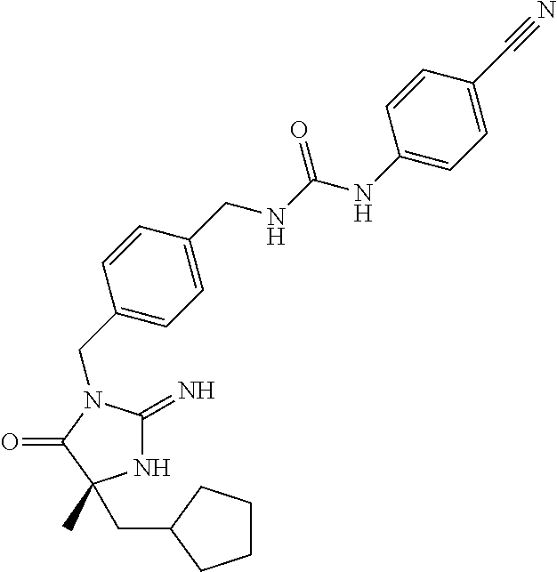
N1C(=N)N(CC2=CC=C(CNC(NC3=CC=C(C#N)C=C3)=O)C=C2)C(=O)C1(C)CC1CCCC1
